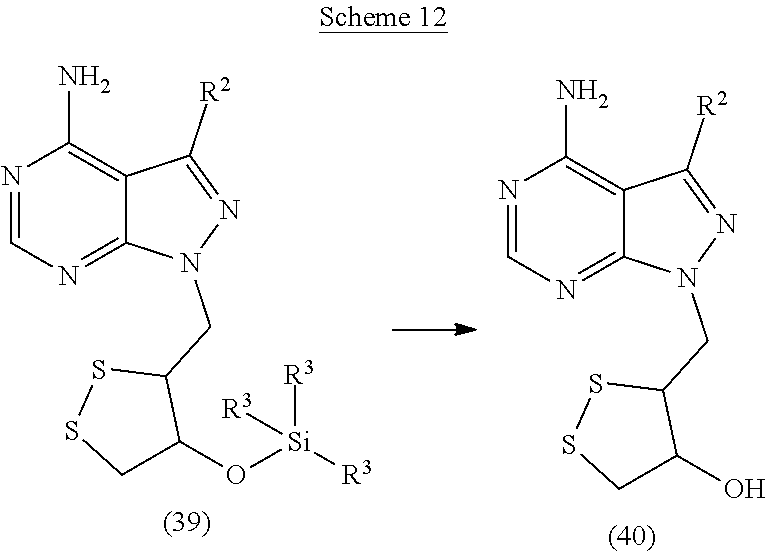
N1=CN=C2C(=C1N)C([R2])=NN2CC1SSCC1O[Si]([R3])([R3])[R3].N1=CN=C2C(=C1N)C([R2])=NN2CC1SSCC1O
